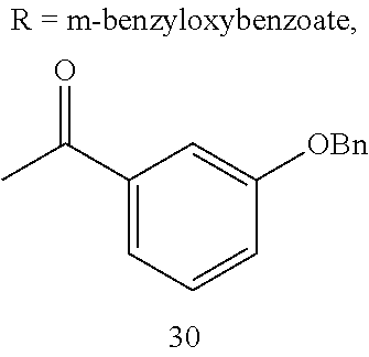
C1=CC=C(C(C)=O)C=C1[OBn]
